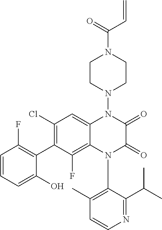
C1=CN=C(C(C)C)C(N2C3=C(F)C(C4=C(F)C=CC=C4O)=C(Cl)C=C3N(N3CCN(C(C=C)=O)CC3)C(=O)C2=O)=C1C
